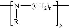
CN([(CH2)n]C)[R]
